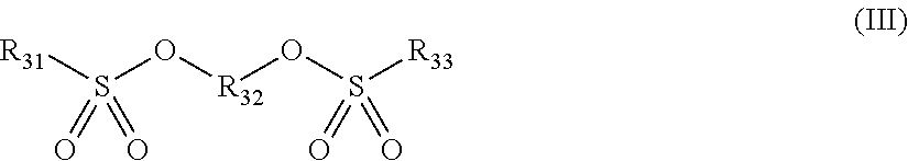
[R31]S(O[R32]OS([R33])(=O)=O)(=O)=O
